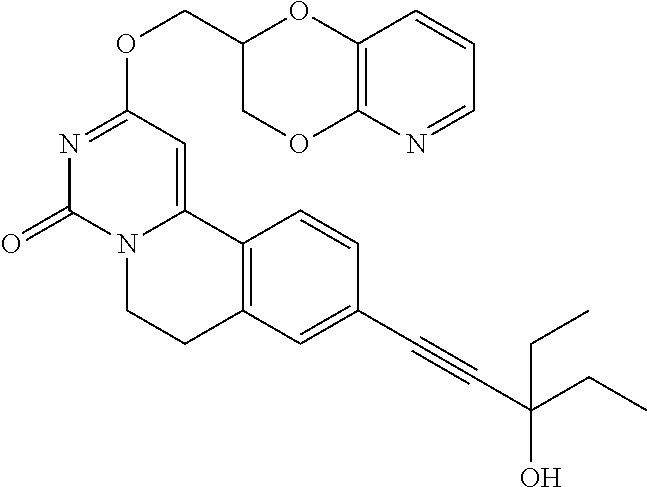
N1=CC=CC2=C1OCC(COC1=NC(=O)N3C(=C1)C1=C(CC3)C=C(C#CC(CC)(O)CC)C=C1)O2
